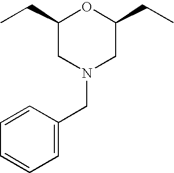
C1(CC)CN(CC2=CC=CC=C2)CC(CC)O1
